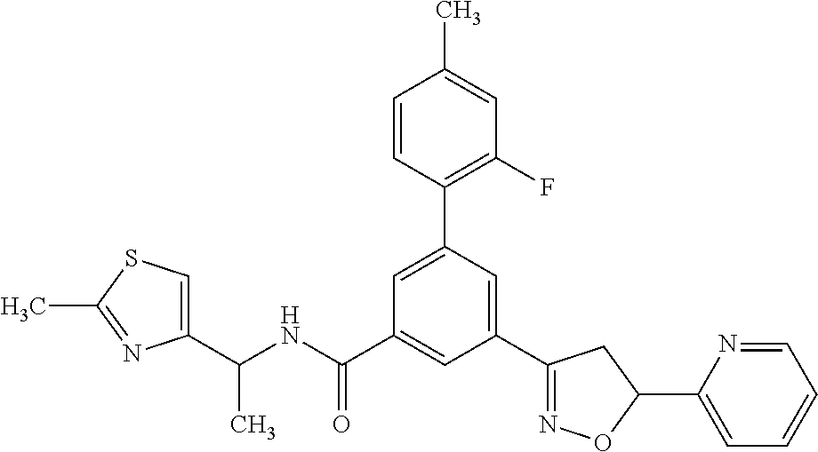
C1(C2=NOC(C3=CC=CC=N3)C2)=CC(C2=C(F)C=C(C)C=C2)=CC(C(NC(C2=CSC(C)=N2)C)=O)=C1
